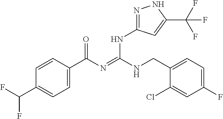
C1=CC(C(N=C(NCC2=CC=C(F)C=C2Cl)NC2=NNC(C(F)(F)F)=C2)=O)=CC=C1C(F)F
